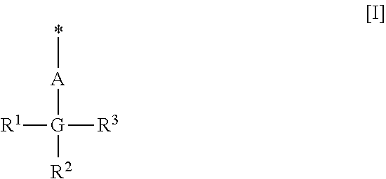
[R1][G]([R3])([R2])[A]*
